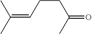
C(=CCCC(=O)C)(C)C
